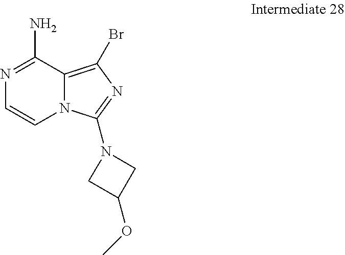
N1=C(N)C2=C(Br)N=C(N3CC(OC)C3)N2C=C1
